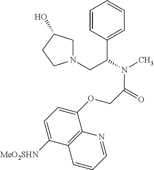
C1=CC(C(N(C)C(=O)COC2=CC=C([MeO2SHN])C3=C2N=CC=C3)CN2CC(O)CC2)=CC=C1
